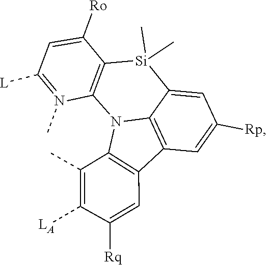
C12=C(N3C4=C(C5=C3C(C)=C([LA])C([Rq])=C5)C=C([Rp])C=C4[Si]1(C)C)N(C)=C([L])C=C2[Ro]
